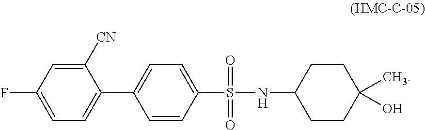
C1([CN])=CC(F)=CC=C1C1=CC=C(S(=O)(=O)NC2CCC(C)(O)CC2)C=C1
